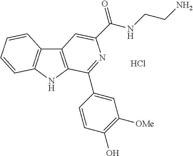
C12=C(NC3=C1C=CC=C3)C(C1=CC([OMe])=C(O)C=C1)=NC(C(=O)NCCN)=C2.Cl
